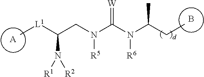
[A].[W]=C(N(C(CC)C)[R6])N(CC([L1]C)N([R1])[R2])[R5].B
